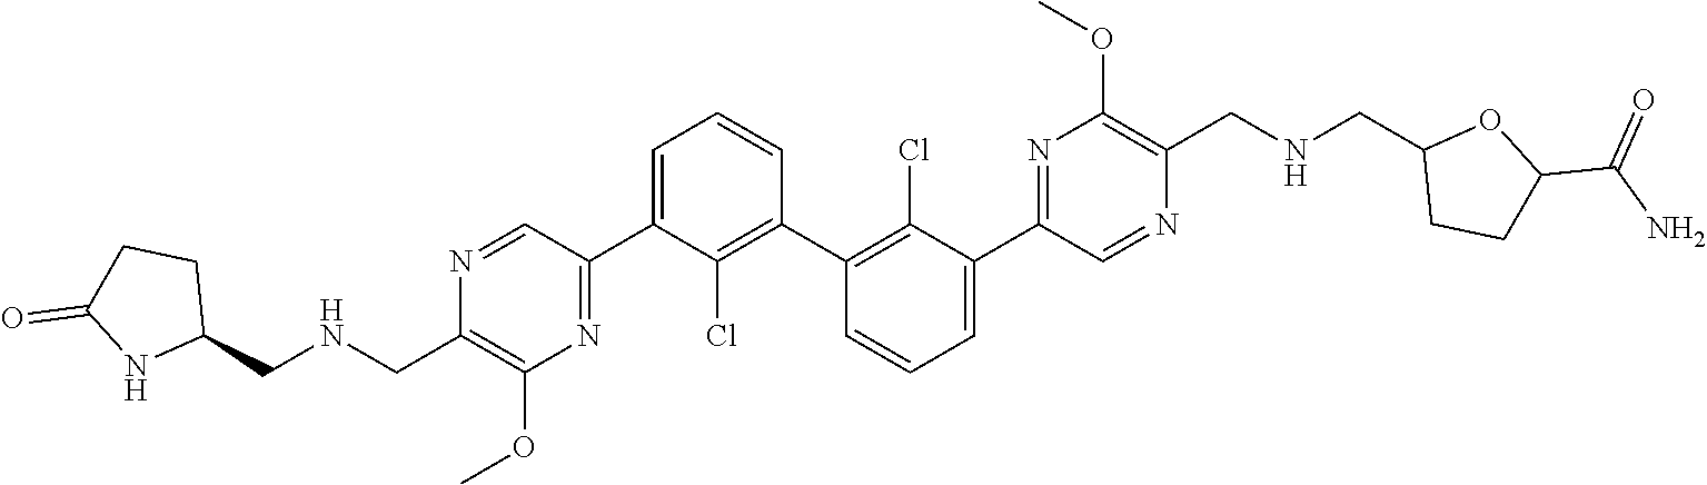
N1=CC(C2=CC=CC(C3=C(Cl)C(C4=NC(OC)=C(CNCC5CCC(C(=O)N)O5)N=C4)=CC=C3)=C2Cl)=NC(OC)=C1CNCC1CCC(=O)N1
